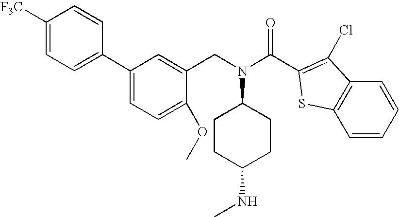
C1CC(NC)CCC1N(CC1=CC(C2=CC=C([F3C])C=C2)=CC=C1OC)C(=O)C1=C(Cl)C2=C(C=CC=C2)S1
